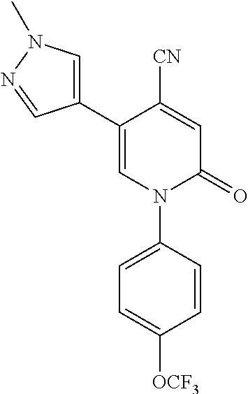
C1=C([CN])C(C2=CN(C)N=C2)=CN(C2=CC=C([OCF3])C=C2)C1=O
